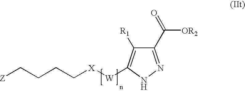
C1(C(=O)[OR2])=NNC([W][X]CCCC[Z])=C1[R1]
